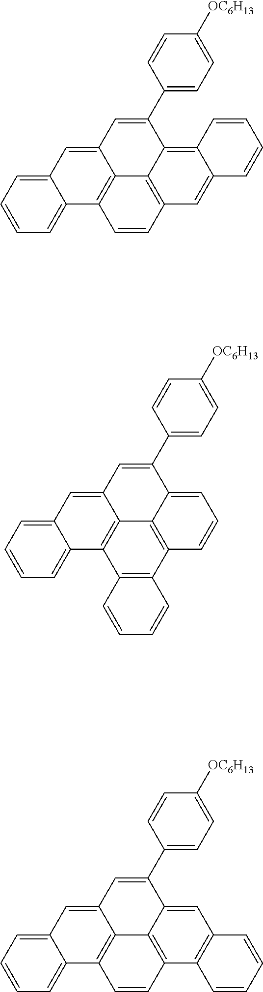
C12=C3C4=C(C=CC5=C4C(=CC4=CC=CC=C54)C=C3C3=CC=C([OC6H13])C=C3)C=C1C=CC=C2.C1=C2C3=C(C4=C(C5=C3C(=CC3=CC=CC=C53)C=C2C2=CC=C([OC6H13])C=C2)C=CC=C4)C=C1.C1=C2C3=C(C=CC4=C3C(=CC3=CC=CC=C43)C=C2C2=CC=C([OC6H13])C=C2)C2=C1C=CC=C2
